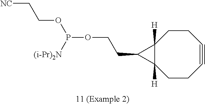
C12([H])C([H])(C1CCOP(OCC[NC])[(i-Pr)2N])CCC#CCC2
